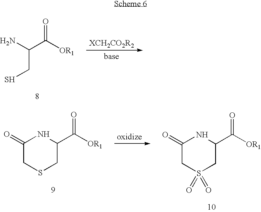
NC(C([OR1])=O)CS.C1(=O)CSCC(C([OR1])=O)N1.C1(=O)CS(=O)(=O)CC(C([OR1])=O)N1
